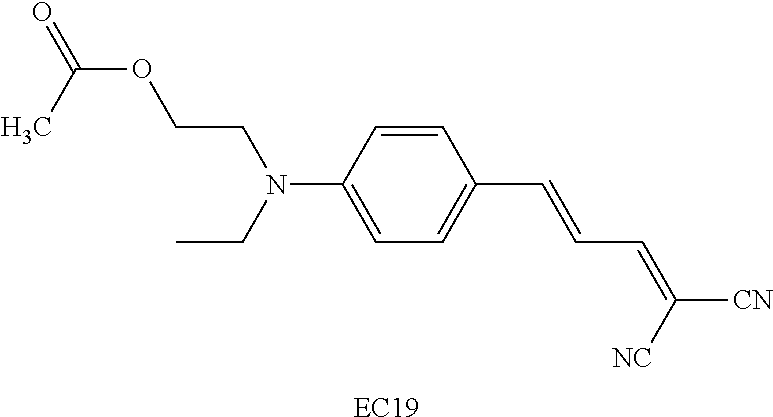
C1=CC(N(CC)CCOC(=O)C)=CC=C1C=CC=C([CN])[NC].[EC19]
